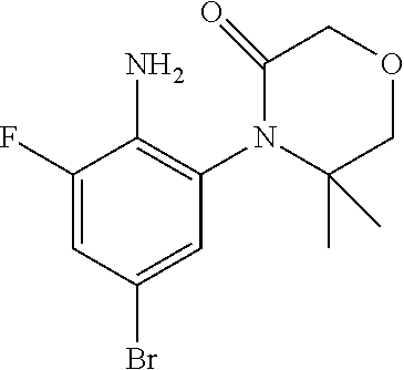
C1(=O)N(C2=C(N)C(F)=CC(Br)=C2)C(C)(C)COC1
